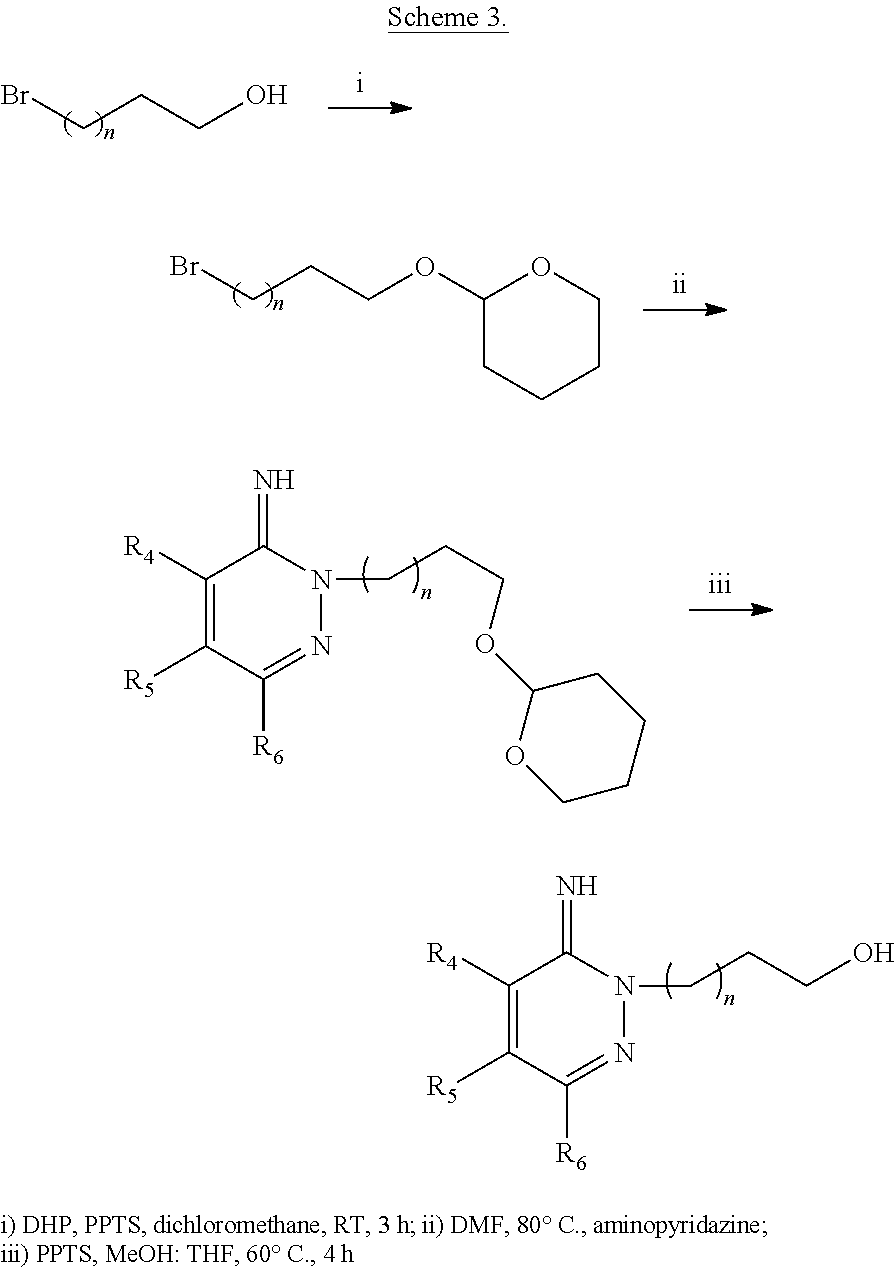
C(CCO)Br.C(CCOC1CCCCO1)Br.C1([R4])=C([R5])C([R6])=NN(CCCOC2OCCCC2)C1=N.C1([R4])=C([R5])C([R6])=NN(CCCO)C1=N
